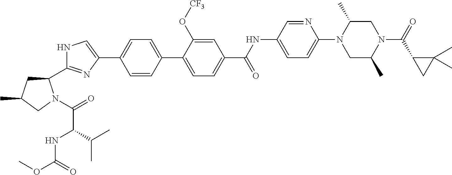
N1C(C2CC(C)CN2C(=O)C(C(C)C)NC(OC)=O)=NC(C2=CC=C(C3=CC=C(C(NC4=CC=C(N5CC(C)N(C(=O)C6C(C)(C)C6)CC5C)N=C4)=O)C=C3O[CF3])C=C2)=C1
